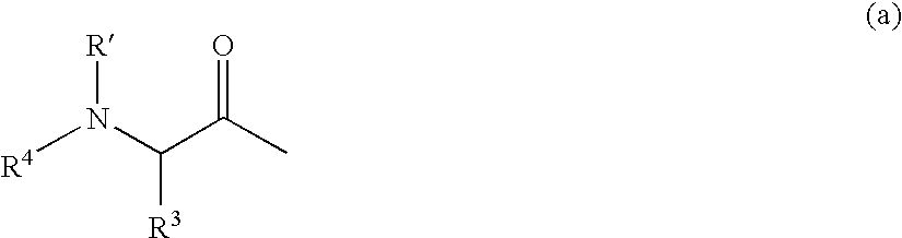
[R4]N(C(C(C)=O)[R3])[R]
